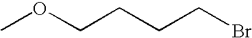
C(CCOC)CBr
